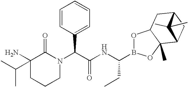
C1(N)(C(C)C)CCCN(C(C(NC(B2OC3C(C)(O2)C2CC(C3)C2(C)C)CC)=O)C2=CC=CC=C2)C1=O
